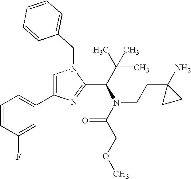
C1=C(C2=CC=CC(F)=C2)N=C(C(N(C(COC)=O)CCC2(N)CC2)C(C)(C)C)N1CC1=CC=CC=C1
